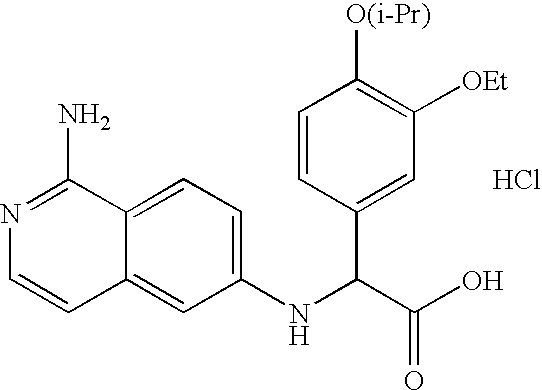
C1=C2C(=CC(NC(C(O)=O)C3=CC([OEt])=C([O(i-Pr)])C=C3)=C1)C=CN=C2N.Cl
